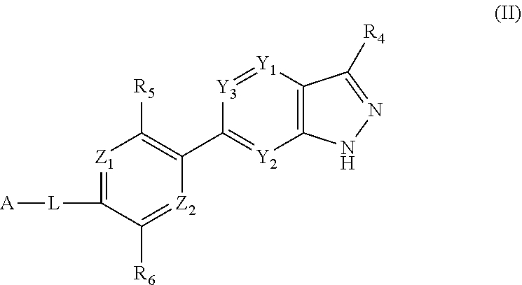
[Z1]1=C([L][A])C([R6])=[Z2]C(C2=[Y2]C3=C([Y1]=[Y3]2)C([R4])=NN3)=C1[R5]
